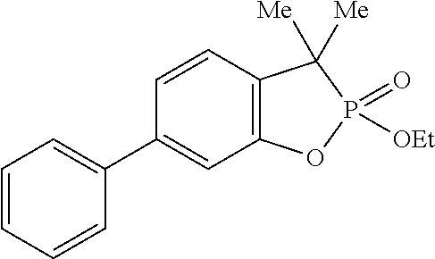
C1(C2=CC=CC=C2)=CC2=C(C=C1)C([Me])([Me])P(=O)([OEt])O2
